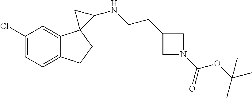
C1=C(Cl)C=C2C(=C1)CCC21C(NCCC2CN(C(OC(C)(C)C)=O)C2)C1
